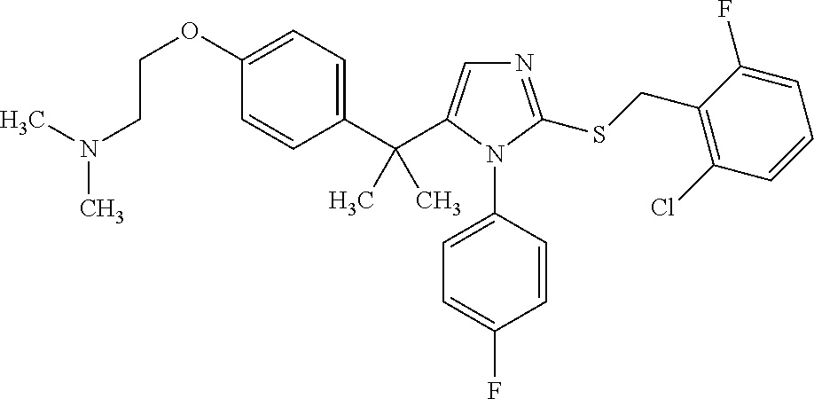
C1(C(C2=CN=C(SCC3=C(Cl)C=CC=C3F)N2C2=CC=C(F)C=C2)(C)C)=CC=C(OCCN(C)C)C=C1
